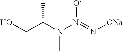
OCC(N(C)[N+](=N[ONa])[O-])C
